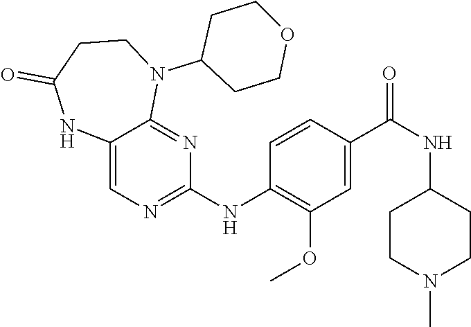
C12=CN=C(NC3=C(OC)C=C(C(NC4CCN(C)CC4)=O)C=C3)N=C1N(C1CCOCC1)CCC(=O)N2
